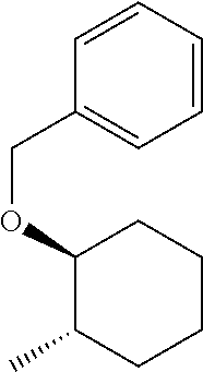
C1(COC2C(C)CCCC2)=CC=CC=C1
